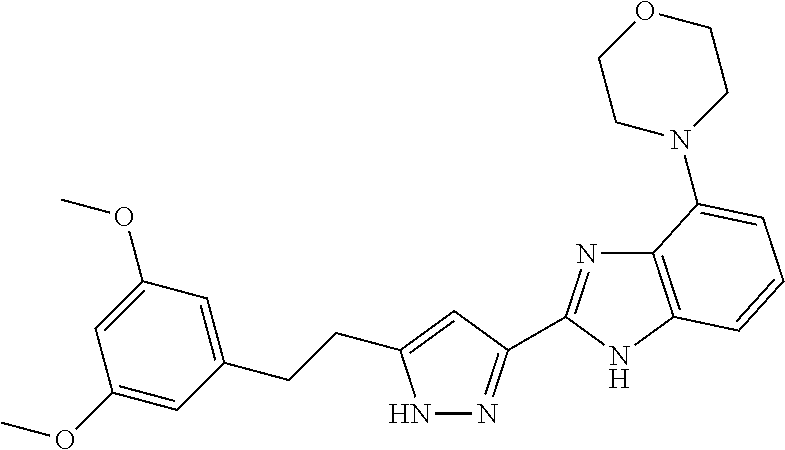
N1N=C(C2=NC3=C(N2)C=CC=C3N2CCOCC2)C=C1CCC1=CC(OC)=CC(OC)=C1
